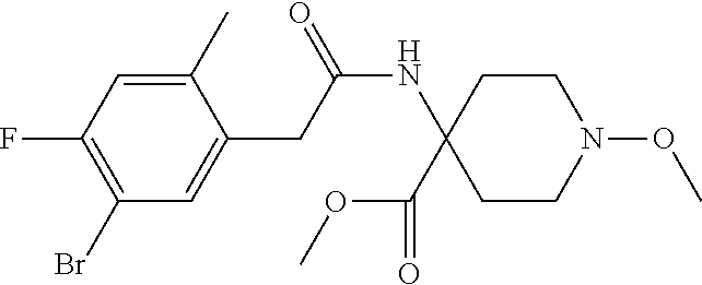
C1(Br)=C(F)C=C(C)C(CC(NC2(C(OC)=O)CCN(OC)CC2)=O)=C1
